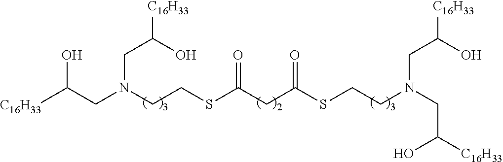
C(CN(CC(O)[C16H33])CCSC(CC(=O)SCCN(CC(O)[C16H33])CC(O)[C16H33])=O)(O)[C16H33]
